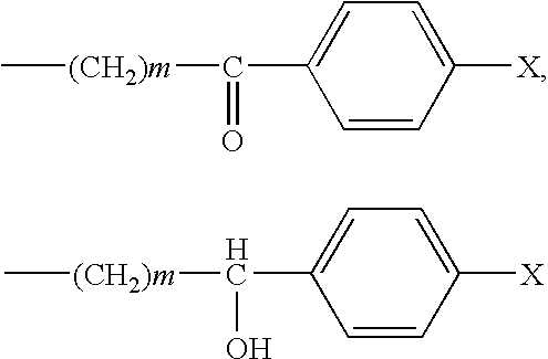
C1=CC([X])=CC=C1C([(CH2)m]C)=O.C1=CC([X])=CC=C1C([(CH2)m]C)O
